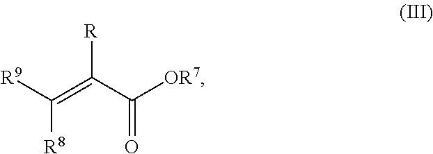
[R]C(C([OR7])=O)=C([R9])[R8]
